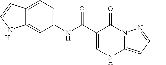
C12=CC=C(NC(C3=CNC4=CC(C)=NN4C3=O)=O)C=C1NC=C2.[H]
